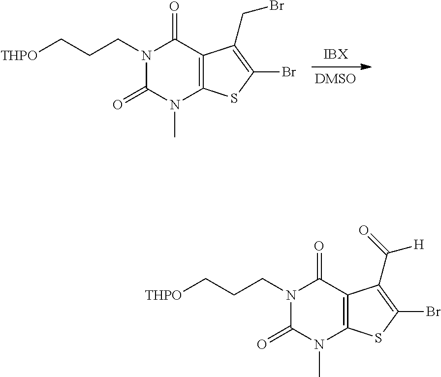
[THPO]CCCN1C(=O)N(C)C2=C(C1=O)C(CBr)=C(Br)S2.[THPO]CCCN1C(=O)N(C)C2=C(C1=O)C(C([H])=O)=C(Br)S2
